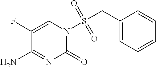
C1(F)=CN(S(CC2=CC=CC=C2)(=O)=O)C(=O)N=C1N
